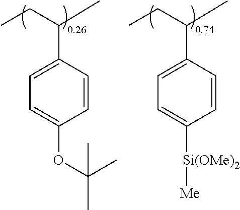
C1=CC(C(CC)C)=CC=C1OC(C)(C)C.C1=CC(C(CC)C)=CC=C1[Si(OMe)2][Me]
